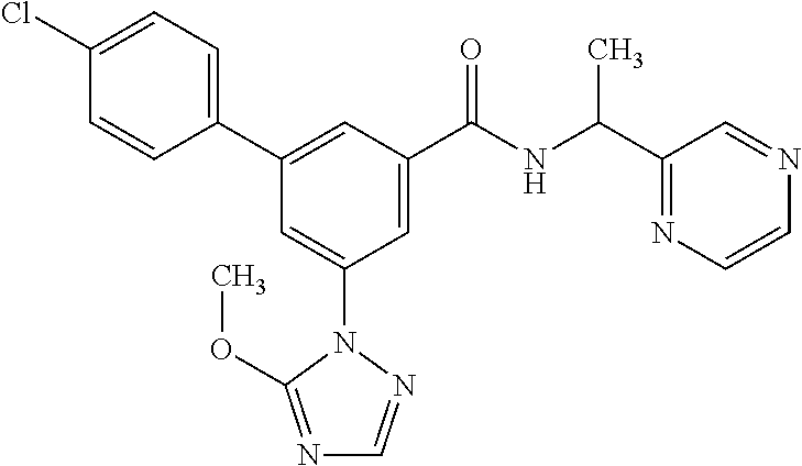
C1(C2=CC(C(NC(C3=NC=CN=C3)C)=O)=CC(N3N=CN=C3OC)=C2)=CC=C(Cl)C=C1
